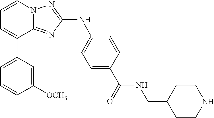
C1=CN2C(=NC(NC3=CC=C(C(=O)NCC4CCNCC4)C=C3)=N2)C(C2=CC=CC([OCH3])=C2)=C1
